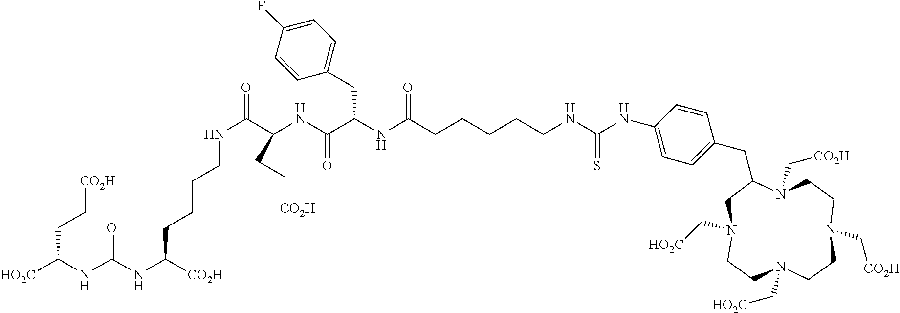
N(C(C(NC(C(NC(CCCCCNC(NC1=CC=C(CC2N(C[CO2H])CCN(C[CO2H])CCN(C[HO2C])CCN(C[HO2C])C2)C=C1)=S)=O)CC1=CC=C(F)C=C1)=O)CC[CO2H])=O)CCCCC([CO2H])NC(=O)NC(CC[CO2H])[HO2C]
